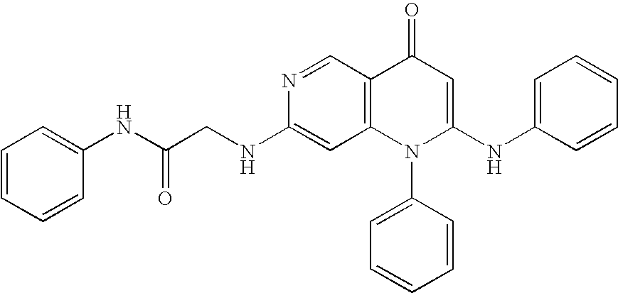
C1(NCC(NC2=CC=CC=C2)=O)=CC2=C(C=N1)C(=O)C=C(NC1=CC=CC=C1)N2C1=CC=CC=C1
